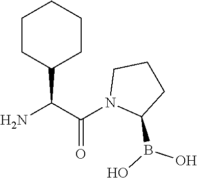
NC(C(N1C(B(O)O)CCC1)=O)C1CCCCC1
